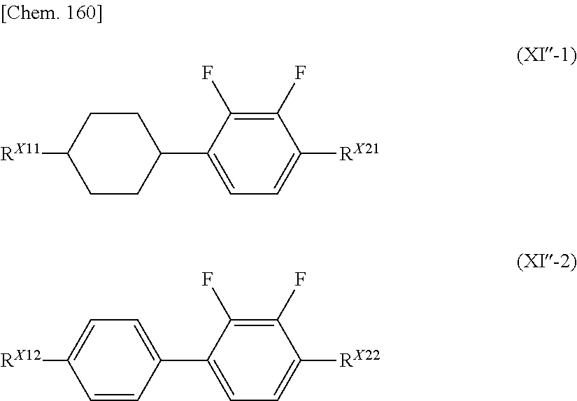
C1CC([RX11])CCC1C1=CC=C([RX21])C(F)=C1F.C1=C(C2=CC=C([RX22])C(F)=C2F)C=CC([RX12])=C1
